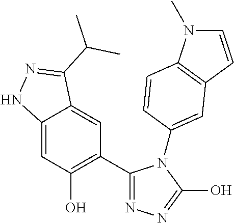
C12=CC(O)=C(C3=NN=C(O)N3C3=CC4=C(N(C)C=C4)C=C3)C=C1C(C(C)C)=NN2
